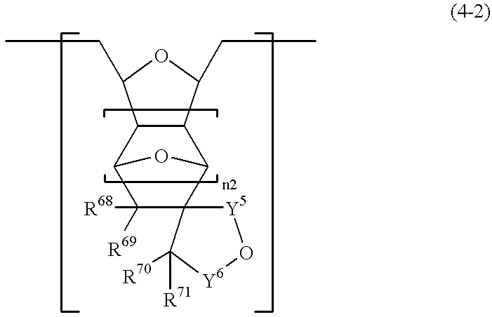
C1([R68])([R69])C2(C3C4C(C1O3)C(CC)OC4CC)[Y5]O[Y6]C2([R70])[R71]
